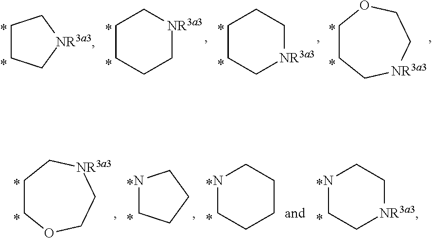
C1CC[NR3a3]C1.C1CCC[NR3a3]C1.C1CC[NR3a3]CCO1.C1CC[NR3a3]CC1.N1CCCC1.N1CCCCC1.N1CC[NR3a3]CC1.C1COCC[NR3a3]C1
